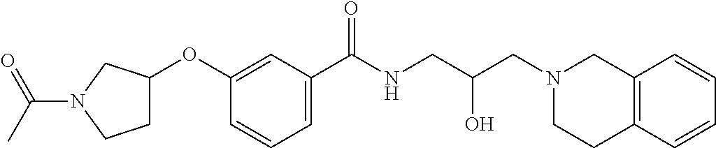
C1(OC2CCN(C(C)=O)C2)=CC(C(NCC(CN2CC3=C(CC2)C=CC=C3)O)=O)=CC=C1
